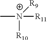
C[N+]([R11])([R10])[R9]
